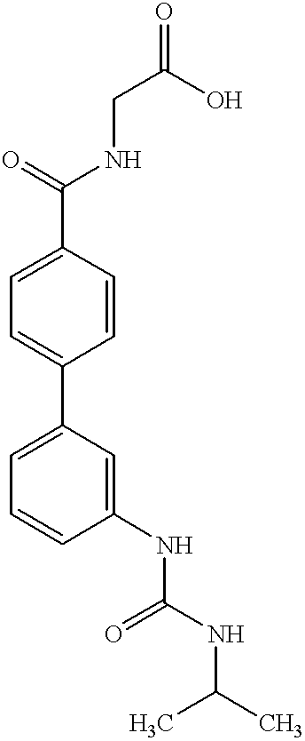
C1(C(=O)NCC(O)=O)=CC=C(C2=CC=CC(NC(NC(C)C)=O)=C2)C=C1
